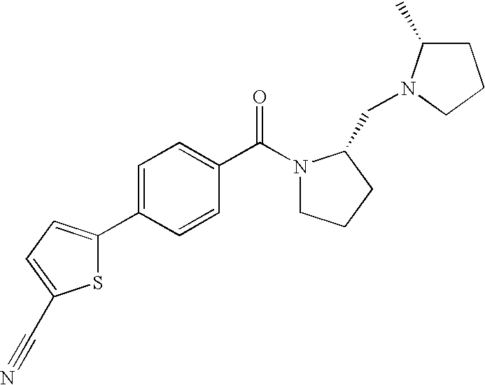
S1C(C2=CC=C(C(=O)N3CCCC3CN3C(C)CCC3)C=C2)=CC=C1C#N
